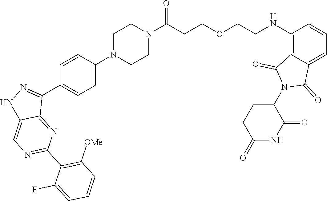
N1=C2C(C3=CC=C(N4CCN(C(CCOCCNC5=C6C(=CC=C5)C(=O)N(C5CCC(=O)NC5=O)C6=O)=O)CC4)C=C3)=NNC2=CN=C1C1=C([OMe])C=CC=C1F
